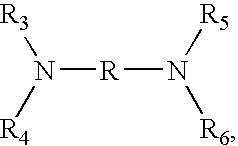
N([R]N([R6])[R5])([R4])[R3]
